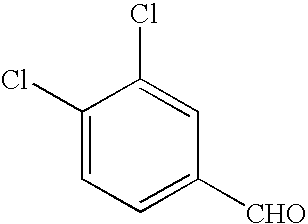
C1(Cl)=CC=C([CHO])C=C1Cl
